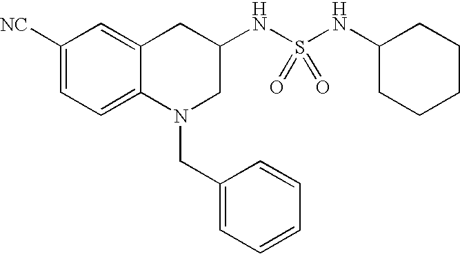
C1([NC])=CC=C2C(=C1)CC(NS(NC1CCCCC1)(=O)=O)CN2CC1=CC=CC=C1
